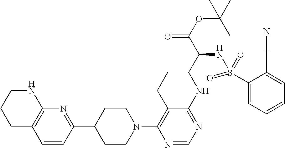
C12=C(C=CC(C3CCN(C4=C(CC)C(NCC(C(OC(C)(C)C)=O)NS(=O)(=O)C5=CC=CC=C5C#N)=NC=N4)CC3)=N1)CCCN2
